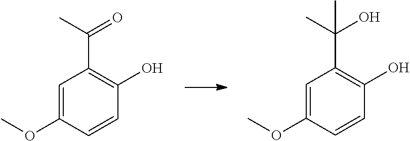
C1=C(OC)C=CC(O)=C1C(=O)C.C1=C(OC)C=CC(O)=C1C(O)(C)C
